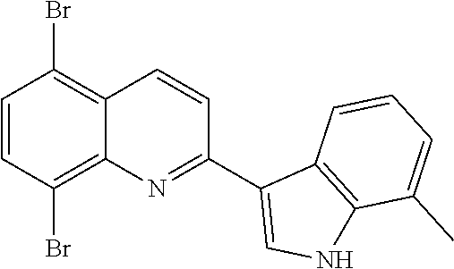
C1=CC(Br)=C2C(=C1Br)C=CC(C1=CNC3=C1C=CC=C3C)=N2
